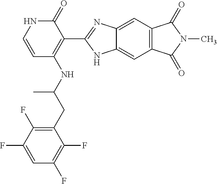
C1(=O)NC=CC(NC(CC2=C(F)C(F)=CC(F)=C2F)C)=C1C1=NC2=CC3=C(C=C2N1)C(=O)N(C)C3=O
